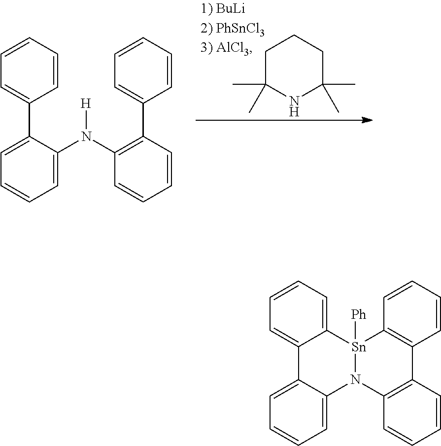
C1C(C)(C)NC(C)(C)CC1.C1=C(C2=CC=CC=C2)C(N(C2=C(C3=CC=CC=C3)C=CC=C2)[H])=CC=C1.C1=C2C(=CC=C1)N1C3=C(C=CC=C3)C3=C([Sn]1([Ph])C1=CC=CC=C21)C=CC=C3
